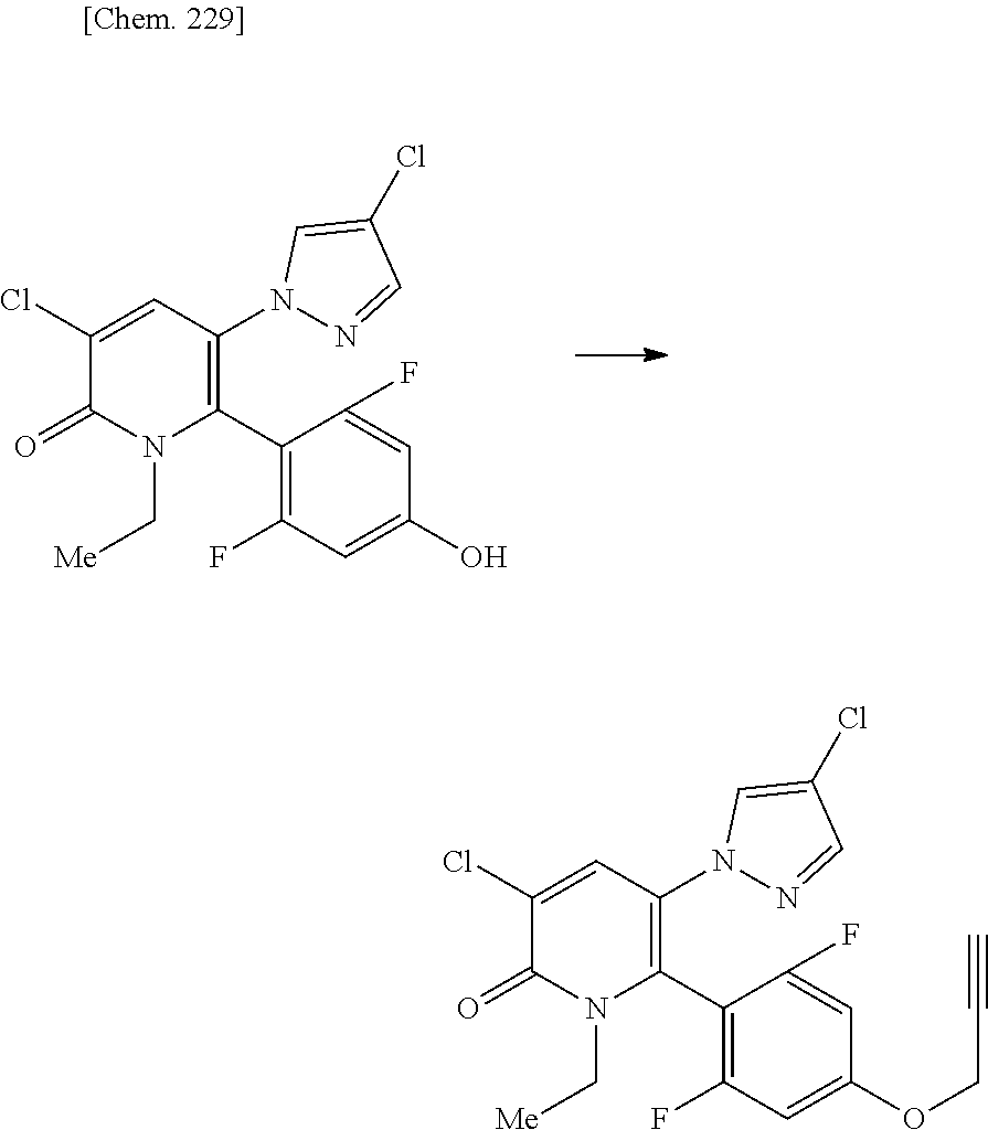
C1(Cl)=CC(N2N=CC(Cl)=C2)=C(C2=C(F)C=C(O)C=C2F)N(C[Me])C1=O.C1(Cl)=CC(N2N=CC(Cl)=C2)=C(C2=C(F)C=C(OCC#C)C=C2F)N(C[Me])C1=O
